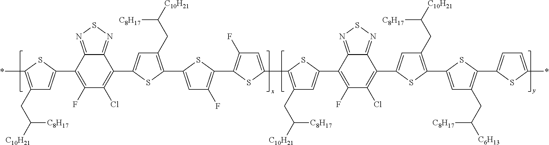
C1(CC([C8H17])[C10H21])=C(*)SC(C2=C(F)C(Cl)=C(C3=CC(CC([C8H17])[C10H21])=C(C4=CC(F)=C(C5=C(F)C=C(C6=C(CC([C8H17])[C10H21])C=C(C7=C(F)C(Cl)=C(C8=CC(CC([C8H17])[C10H21])=C(C9=CC(CC([C8H17])[C6H13])=C(C%10=CC=C(*)S%10)S9)S8)C8=NSN=C78)S6)S5)S4)S3)C3=NSN=C23)=C1
